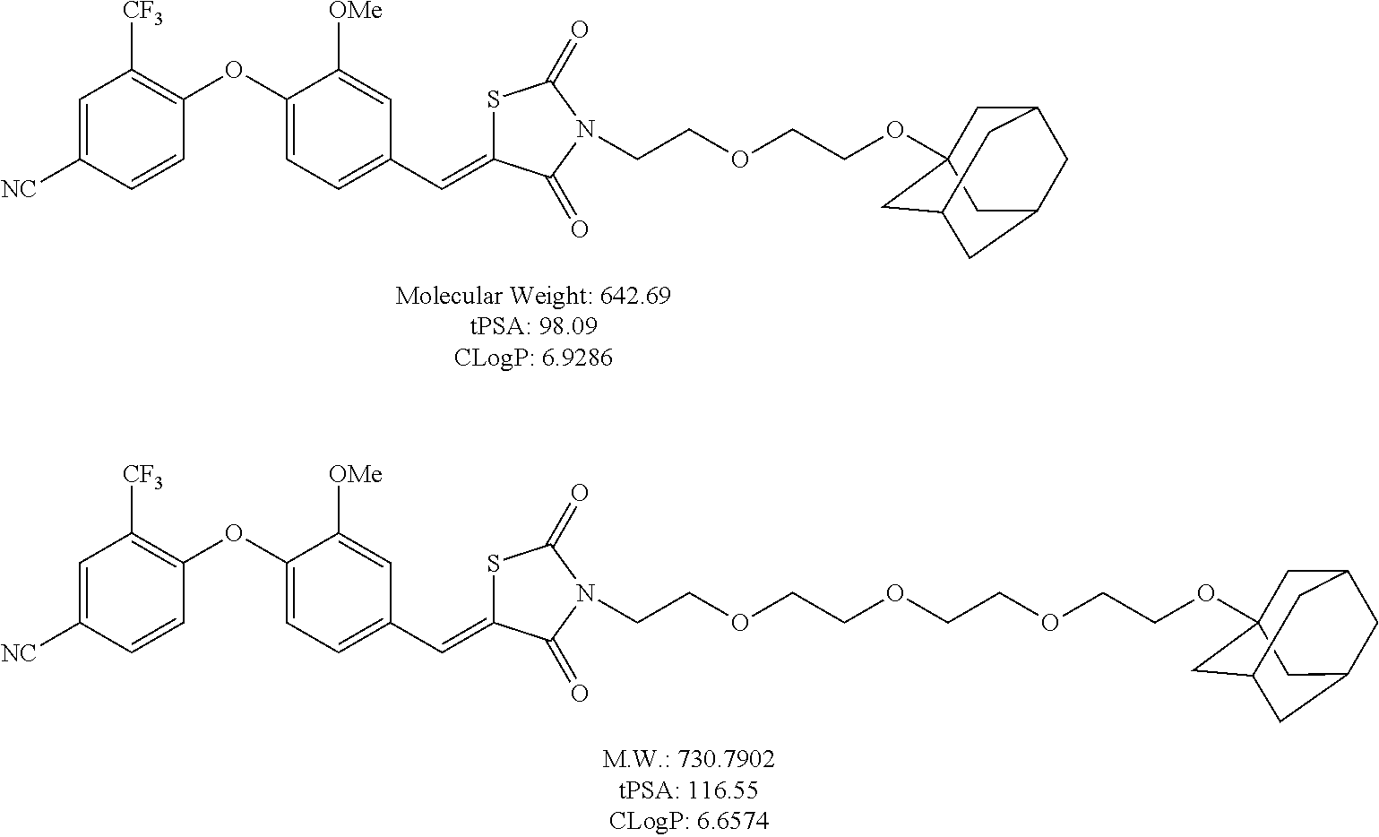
C1=C([NC])C=CC(OC2=CC=C(C=C3SC(=O)N(CCOCCOC45CC6CC(CC(C4)C6)C5)C3=O)C=C2[OMe])=C1[CF3].C1=C([NC])C=CC(OC2=CC=C(C=C3SC(=O)N(CCOCCOCCOCCOC45CC6CC(CC(C4)C6)C5)C3=O)C=C2[OMe])=C1[CF3]
